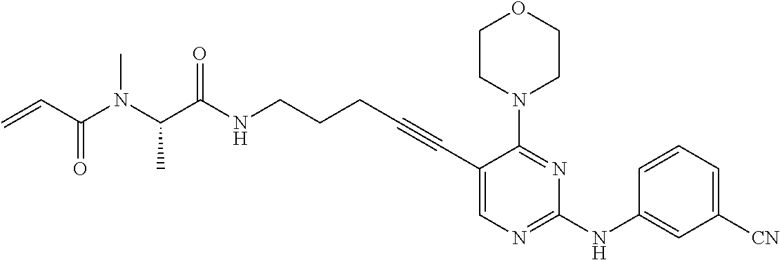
C(NCCCC#CC1=CN=C(NC2=CC([CN])=CC=C2)N=C1N1CCOCC1)(=O)C(N(C)C(C=C)=O)C
